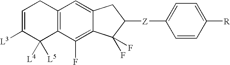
C1=C([L3])C([L4])([L5])C2=C(C1)C=C1C(=C2F)C(F)(F)C([Z]C2=CC=C([R])C=C2)C1
